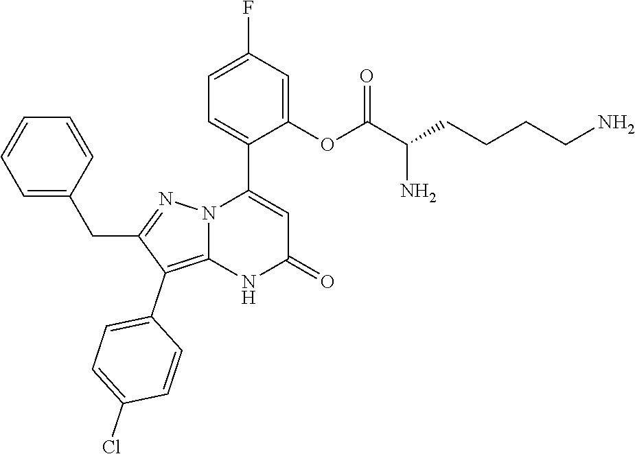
C1(OC(C(CCCCN)N)=O)=CC(F)=CC=C1C1=CC(=O)NC2=C(C3=CC=C(Cl)C=C3)C(CC3=CC=CC=C3)=NN12
